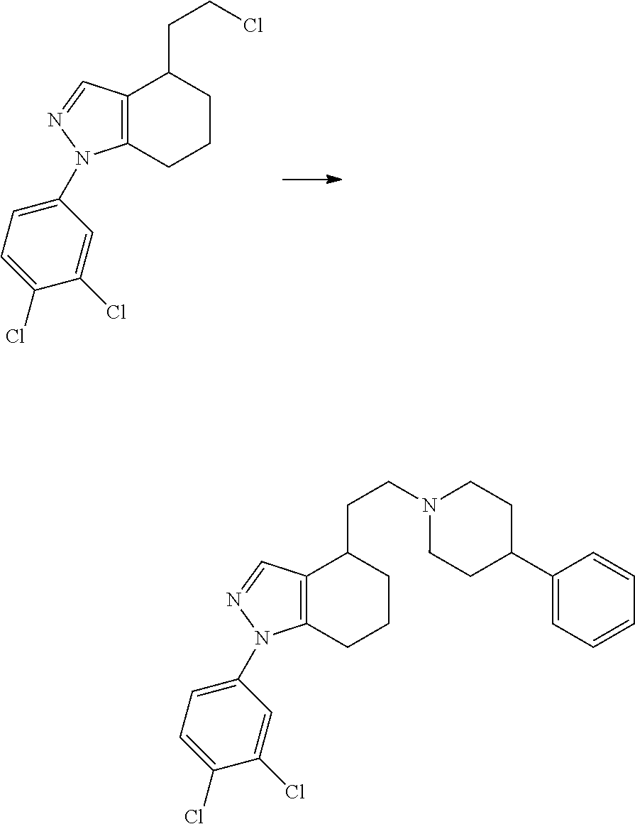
C12=C(C=NN1C1=CC=C(Cl)C(Cl)=C1)C(CCCl)CCC2.C12=C(C=NN1C1=CC=C(Cl)C(Cl)=C1)C(CCN1CCC(C3=CC=CC=C3)CC1)CCC2
